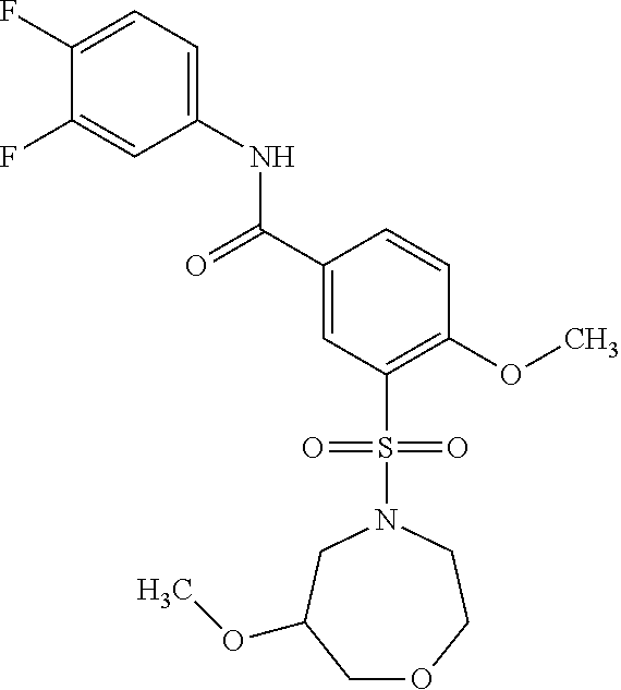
C1(F)=CC=C(NC(C2=CC(S(=O)(=O)N3CC(OC)COCC3)=C(OC)C=C2)=O)C=C1F
